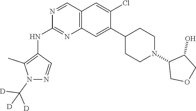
[D]C([D])(N1C(C)=C(NC2=NC3=C(C=C(Cl)C(C4CCN(C5C(O)COC5)CC4)=C3)C=N2)C=N1)[D]
